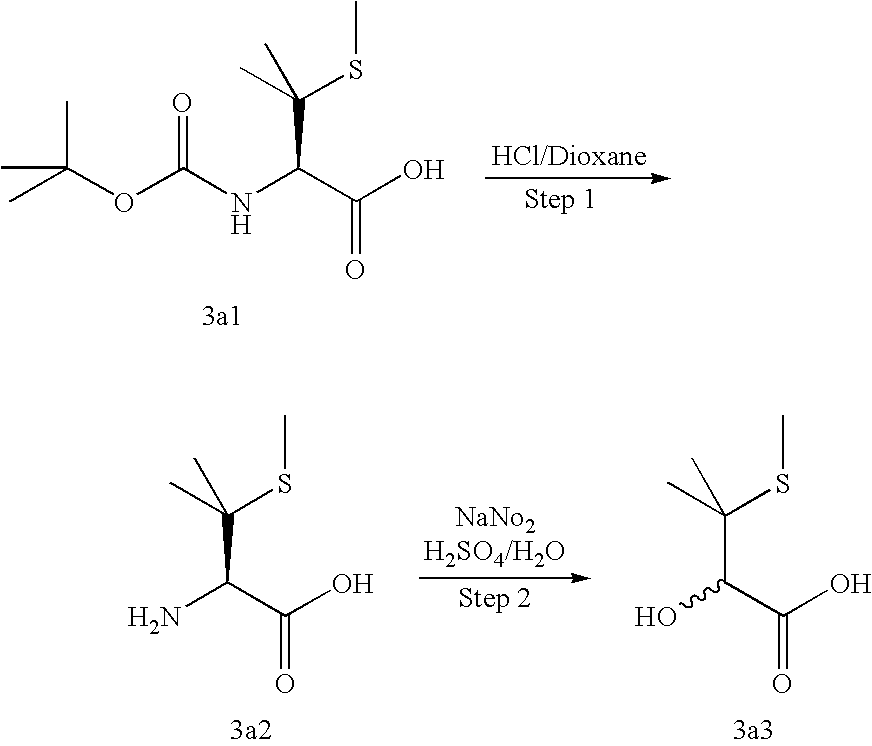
[HCl/Dioxane].CC(OC(NC(C(O)=O)C(C)(SC)C)=O)(C)C.NC(C(O)=O)C(C)(SC)C.OC(C(O)=O)C(C)(SC)C
